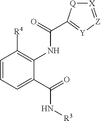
C1=CC=C(C(=O)N[R3])C(NC(=O)C2=[Y][Z]=[X][Q]2)=C1[R4]
